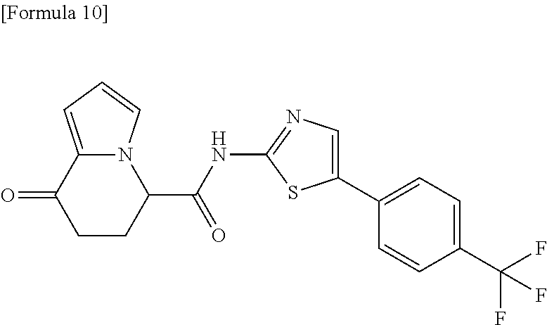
S1C(NC(C2CCC(=O)C3=CC=CN32)=O)=NC=C1C1=CC=C(C(F)(F)F)C=C1
